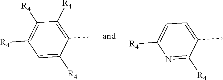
N1=C([R4])C(C)=CC=C1[R4].C1=C([R4])C(C)=C([R4])C([R4])=C1[R4]
